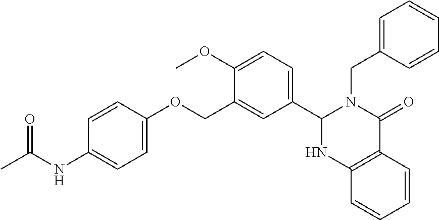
C12=C(C=CC=C1)C(=O)N(CC1=CC=CC=C1)C(C1=CC=C(OC)C(COC3=CC=C(NC(C)=O)C=C3)=C1)N2
